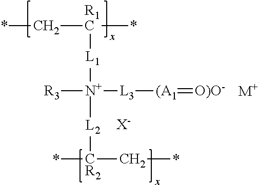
[X-].[L2]([CR2](C*)*)[N+]([L3][(A1]=[O)O-])([R3])[L1][R1C](*)C*.[M+]
